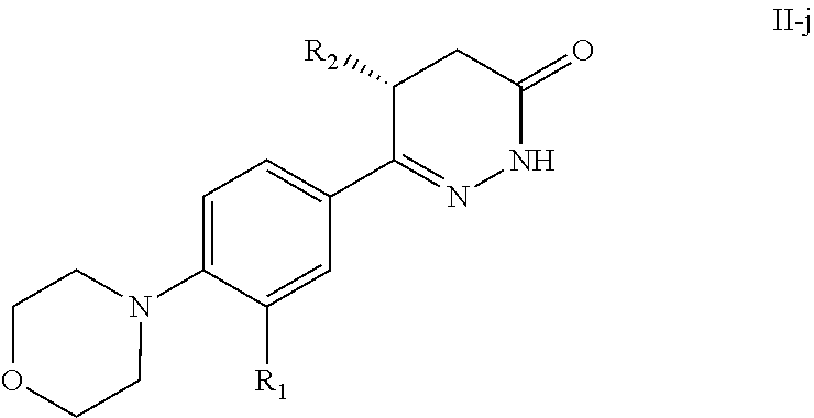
C1=C(N2CCOCC2)C([R1])=CC(C2=NNC(=O)CC2[R2])=C1
